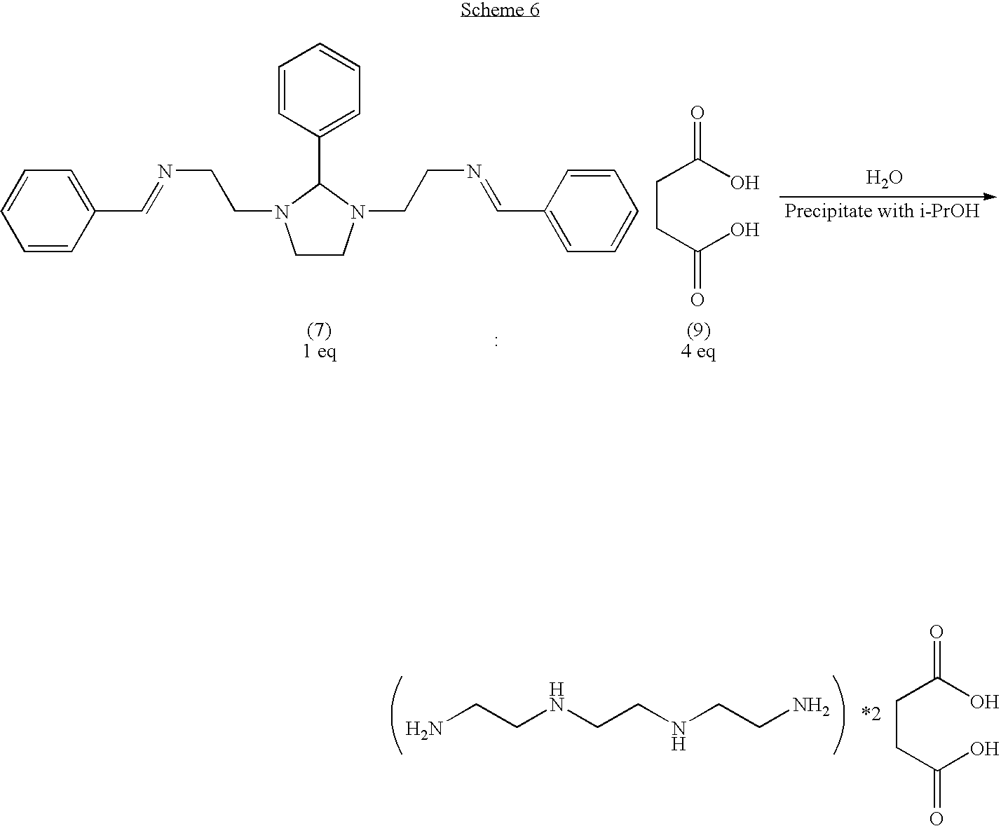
NCCNCCNCCN.C(CC(O)=O)C(O)=O.C1CN(CCN=CC2=CC=CC=C2)C(C2=CC=CC=C2)N1CCN=CC1=CC=CC=C1.C(CC(O)=O)C(O)=O.O
